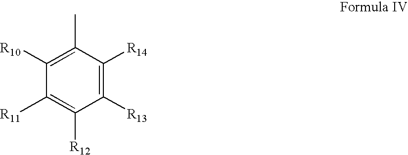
C1(C)=C([R10])C([R11])=C([R12])C([R13])=C1[R14]
